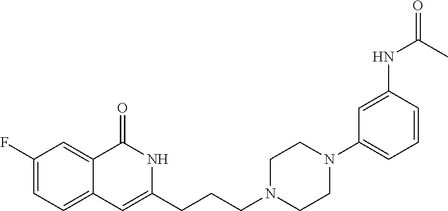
C1(F)=CC=C2C(=C1)C(=O)NC(CCCN1CCN(C3=CC=CC(NC(C)=O)=C3)CC1)=C2
